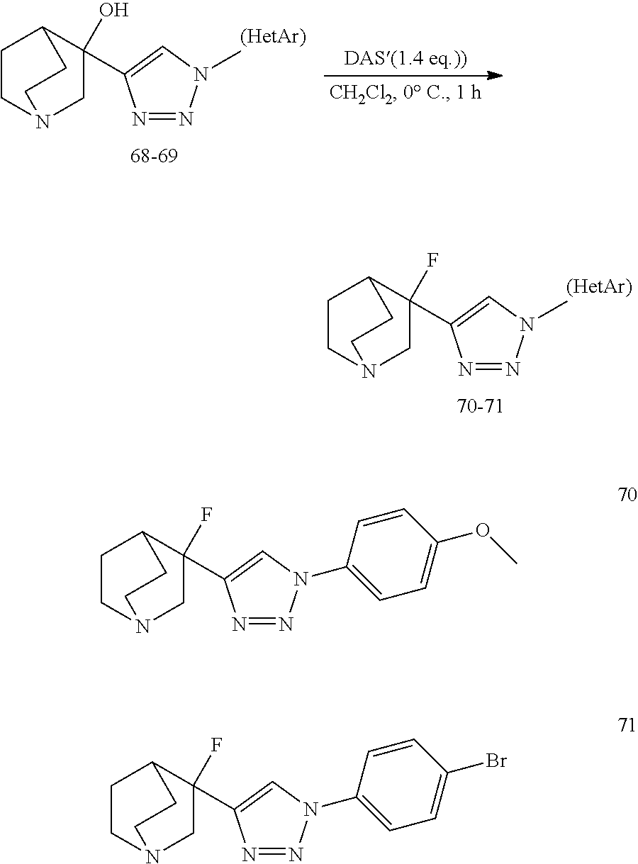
C1CN2CC(F)(C3=CN(C)N=N3)C1CC2.C1CN2CC(O)(C3=CN(C)N=N3)C1CC2.C1CN2CC(F)(C3=CN(C4=CC=C(OC)C=C4)N=N3)C1CC2.C1CN2CC(F)(C3=CN(C4=CC=C(Br)C=C4)N=N3)C1CC2
